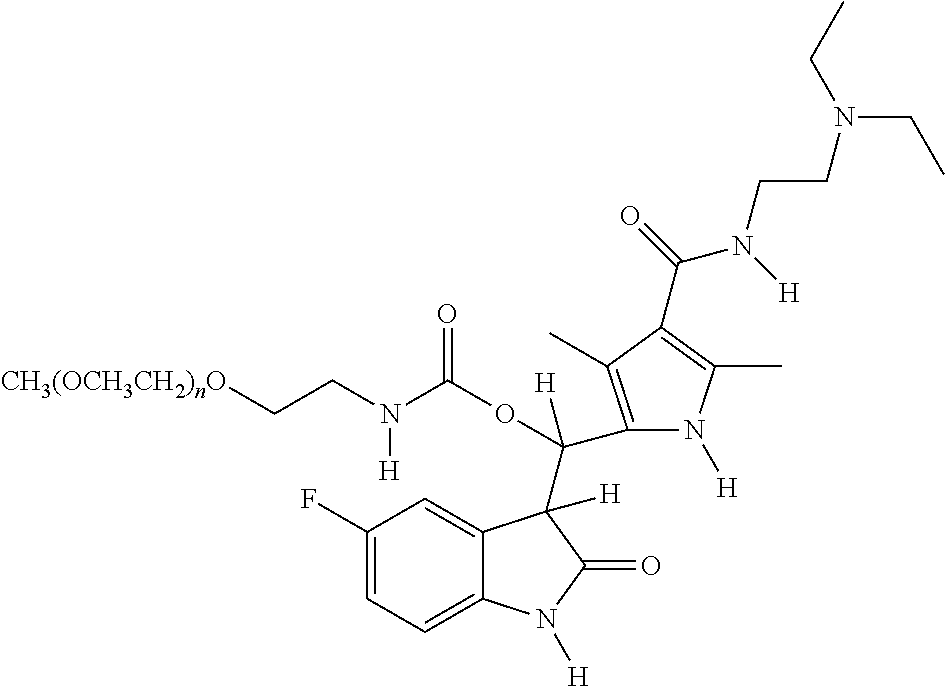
C1(F)=CC=C2C(=C1)C(C(C1=C(C)C(C(=O)N(CCN(CC)CC)[H])=C(C)N1[H])([H])OC(N(CC[CH3(OCH3CH2)nO])[H])=O)([H])C(=O)N2[H]
